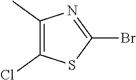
C1(C)=C(Cl)SC(Br)=N1
